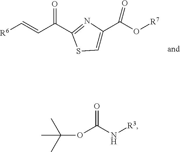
[R6]C=CC(=O)C1=NC(C(O[R7])=O)=CS1.CC(OC(N[R3])=O)(C)C
